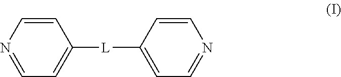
C1=CN=CC=C1[L]C1=CC=NC=C1
